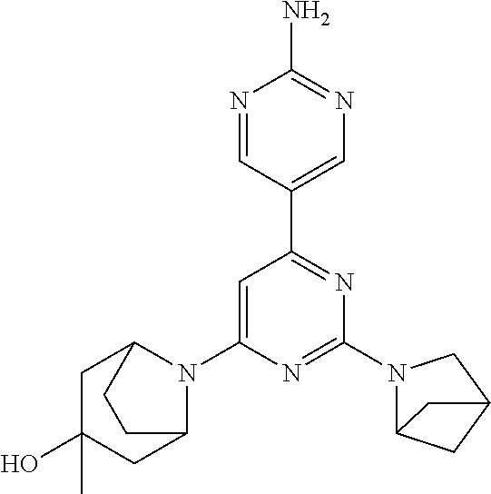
C1=C(N2C3CC(O)(C)CC2CC3)N=C(N2C3CC(C2)C3)N=C1C1=CN=C(N)N=C1
